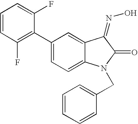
C1(C2=C(F)C=CC=C2F)=CC=C2C(=C1)C(=NO)C(=O)N2CC1=CC=CC=C1
